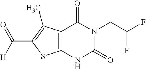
C12=C(NC(=O)N(CC(F)F)C1=O)SC(C(=O)[H])=C2C
